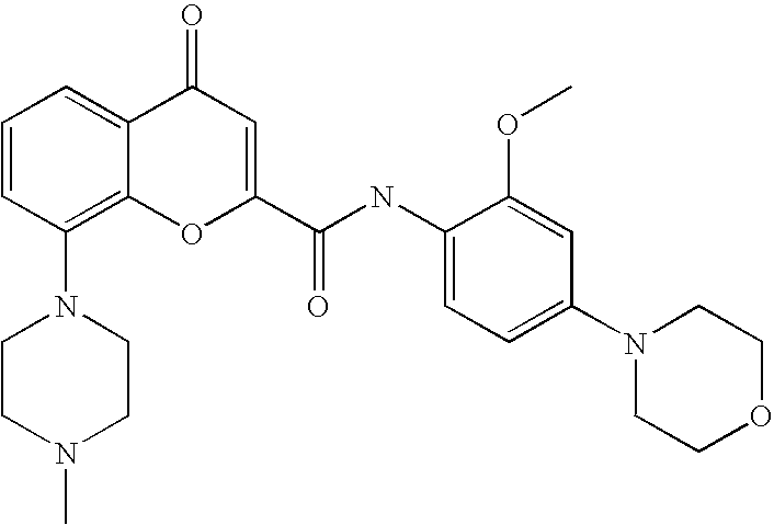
C1=CC(N2CCN(C)CC2)=C2C(=C1)C(=O)C=C(C(=O)NC1=CC=C(N3CCOCC3)C=C1OC)O2
